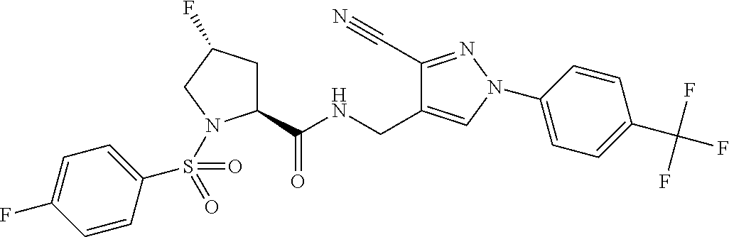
C1(C(NCC2=CN(C3=CC=C(C(F)(F)F)C=C3)N=C2C#N)=O)CC(F)CN1S(C1=CC=C(F)C=C1)(=O)=O
